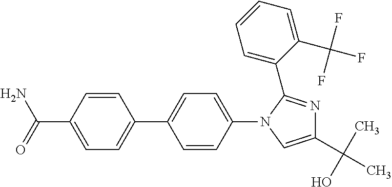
C1=C(C(=O)N)C=CC(C2=CC=C(N3C=C(C(C)(O)C)N=C3C3=CC=CC=C3C(F)(F)F)C=C2)=C1
